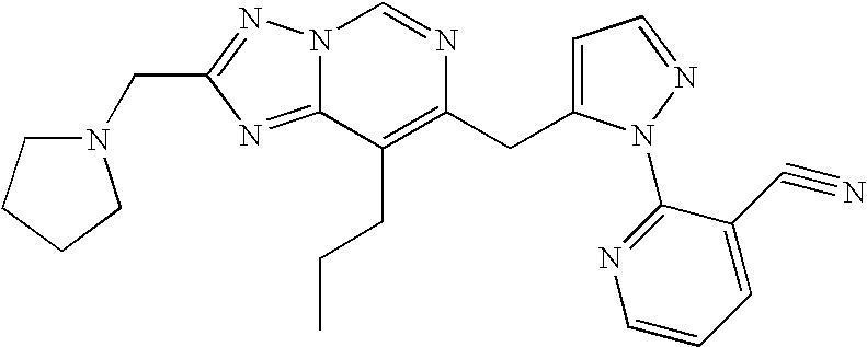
N12C(=NC(CN3CCCC3)=N1)C(CCC)=C(CC1=CC=NN1C1=NC=CC=C1C#N)N=C2
